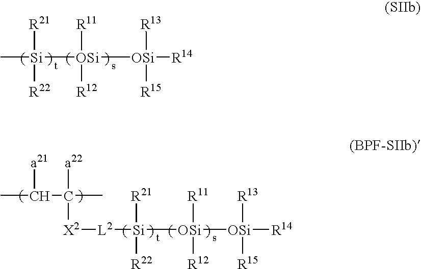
CC([a21])C(C)([a22])[X2][L2][Si]([OSi]([OSi]([R14])([R13])[R15])([R11])[R12])([R21])[R22].[OSi]([R11])([R12])([OSi]([R14])([R13])[R15])[Si](C)([R21])[R22]
